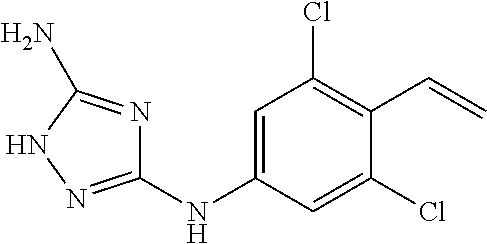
C1(NC2=NNC(N)=N2)=CC(Cl)=C(C=C)C(Cl)=C1
